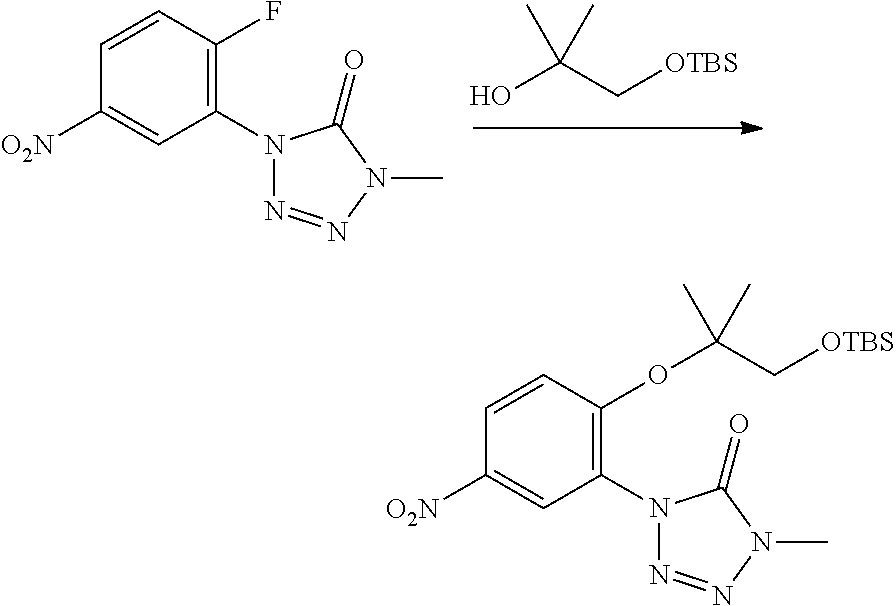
C1(N2N=NN(C)C2=O)=C(F)C=CC([O2N])=C1.OC(C)(C)C[OTBS].C1(N2N=NN(C)C2=O)=C(OC(C[OTBS])(C)C)C=CC([O2N])=C1
